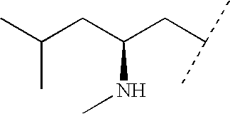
C(C(CC(C)C)NC)C(C)C
